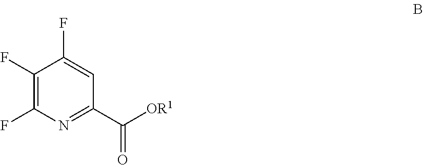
C1(F)=C(F)N=C(C([OR1])=O)C=C1F
